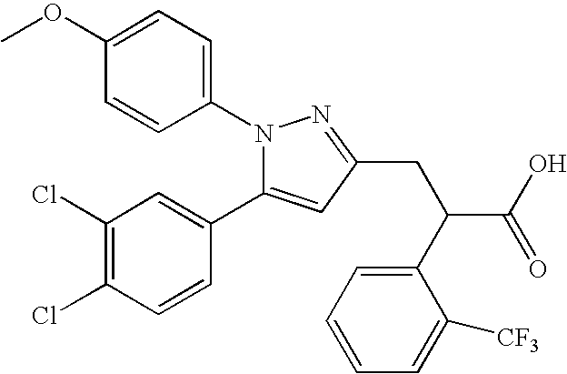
N1(C2=CC=C(OC)C=C2)C(C2=CC(Cl)=C(Cl)C=C2)=CC(CC(C2=CC=CC=C2[CF3])C(=O)O)=N1
